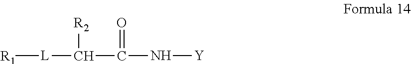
[R1][L]C(C(=O)N[Y])[R2]
